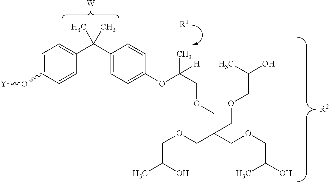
C1=C(O[Y1])C=CC(C(C2=CC=C(OC(COCC(COCC(O)C)(COCC(C)O)COCC(O)C)(C)[H])C=C2)(C)C)=C1.[R2].[R1].[W]
